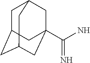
C1C2CC3CC(C(N)=N)(CC1C3)C2
